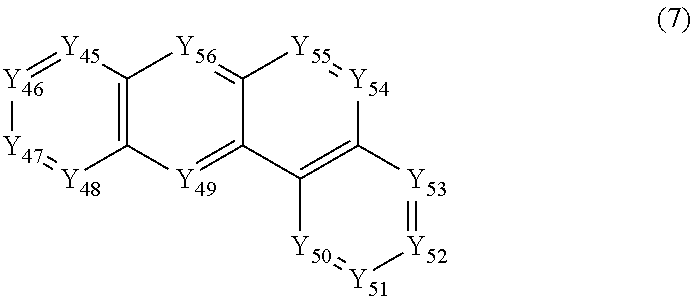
[Y46]1=[Y45]C2=C([Y48]=[Y47]1)[Y49]=C1C(=[Y56]2)[Y55]=[Y54]C2=C1[Y50]=[Y51][Y52]=[Y53]2
